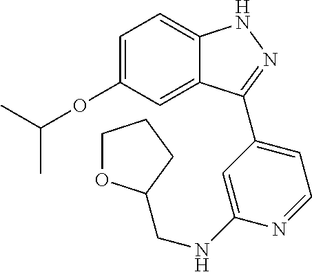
C1=C(OC(C)C)C=C2C(=C1)NN=C2C1=CC=NC(NCC2OCCC2)=C1
